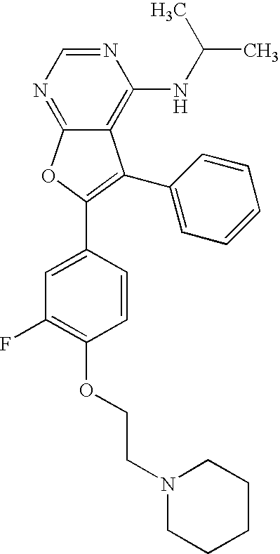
C12=NC=NC(NC(C)C)=C1C(C1=CC=CC=C1)=C(C1=CC(F)=C(OCCN3CCCCC3)C=C1)O2
